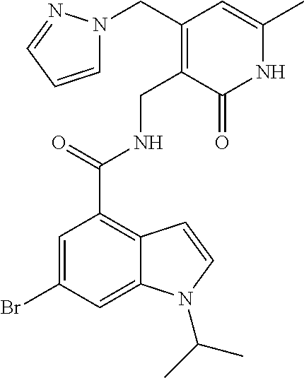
BrC1=CC(C(NCC2=C(CN3C=CC=N3)C=C(C)NC2=O)=O)=C2C(=C1)N(C(C)C)C=C2
